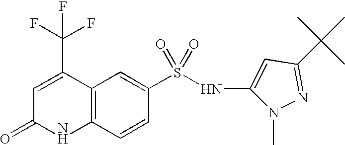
C1(S(NC2=CC(C(C)(C)C)=NN2C)(=O)=O)=CC2=C(C=C1)NC(=O)C=C2C(F)(F)F
